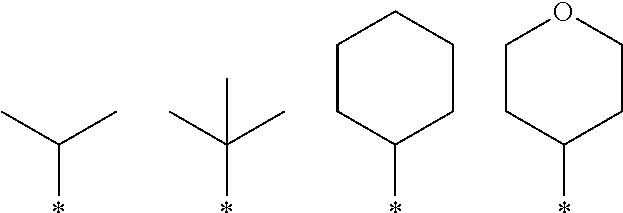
C(*)(C)C.C(*)(C)(C)C.C1(*)CCCCC1.C1(*)CCOCC1
